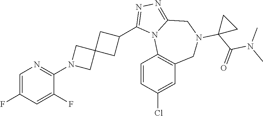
C1=C(F)C=C(F)C(N2CC3(C2)CC(C2=NN=C4N2C2=C(CN(C5(C(=O)N(C)C)CC5)C4)C=C(Cl)C=C2)C3)=N1
